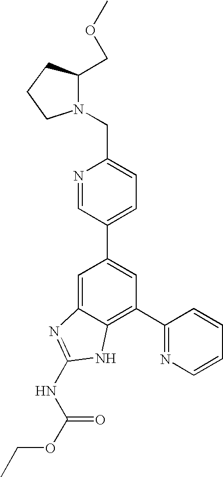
C1=C2C(=C(C3=NC=CC=C3)C=C1C1=CC=C(CN3C(COC)CCC3)N=C1)NC(NC(=O)OCC)=N2
